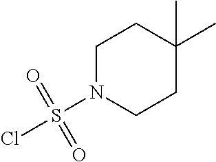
C1N(S(Cl)(=O)=O)CCC(C)(C)C1
